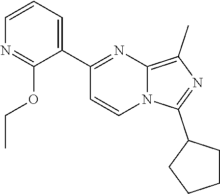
C1(C2CCCC2)=NC(C)=C2N=C(C3=CC=CN=C3OCC)C=CN12
